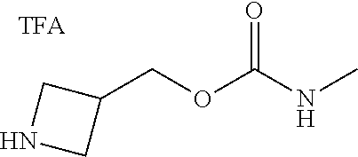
N1CC(COC(NC)=O)C1
